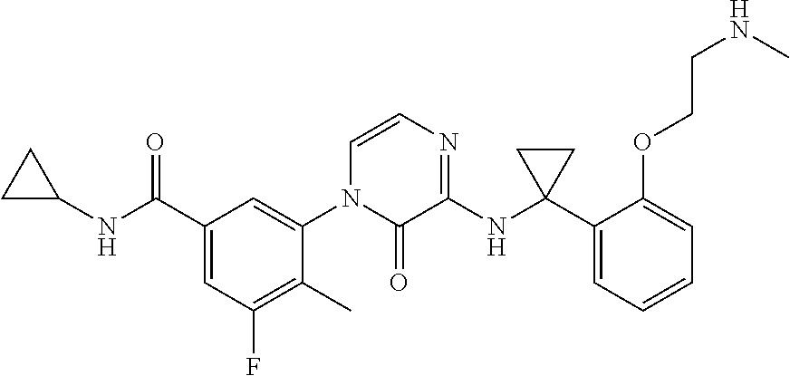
C1(C(NC2CC2)=O)=CC(F)=C(C)C(N2C(=O)C(NC3(C4=CC=CC=C4OCCNC)CC3)=NC=C2)=C1
